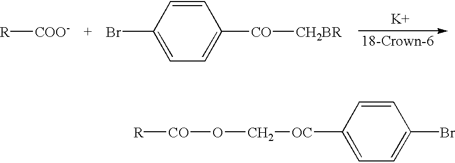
[R][COO-].BrC1=CC=C([CO][CH2BR])C=C1.[18-Crown-6].[K].[R][CO]OC[OC]C1=CC=C(Br)C=C1
